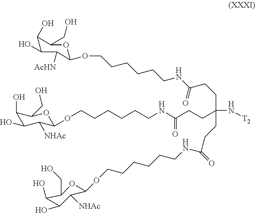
C1(O)C(O)C([NHAc])C(OCCCCCCNC(CCC(N[T2])(CCC(NCCCCCCOC2C([AcHN])C(O)C(O)C(CO)O2)=O)CCC(NCCCCCCOC2C([NHAc])C(O)C(O)C(CO)O2)=O)=O)OC1CO
